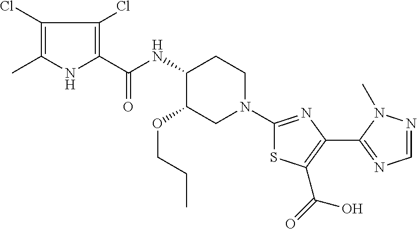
C1(Cl)=C(C)NC(C(NC2C(OCCC)CN(C3=NC(C4=NC=NN4C)=C(C(O)=O)S3)CC2)=O)=C1Cl
